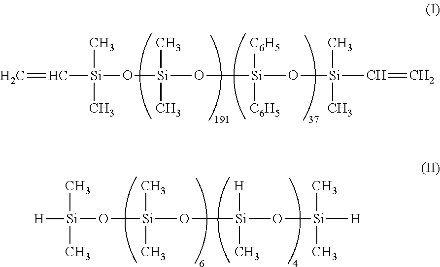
O([Si]([H])(C)C)[Si](O[Si](O[Si]([H])(C)C)(C)[H])(C)C.O([Si](O[Si](O[Si](C=C)(C)C)([C6H5])[C6H5])(C)C)[Si](C=C)(C)C
